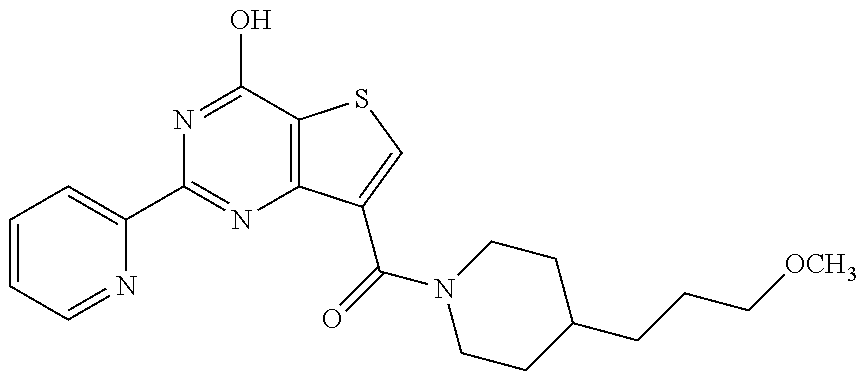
C1(C2=NC3=C(C(O)=N2)SC=C3C(=O)N2CCC(CCC[OCH3])CC2)=CC=CC=N1
